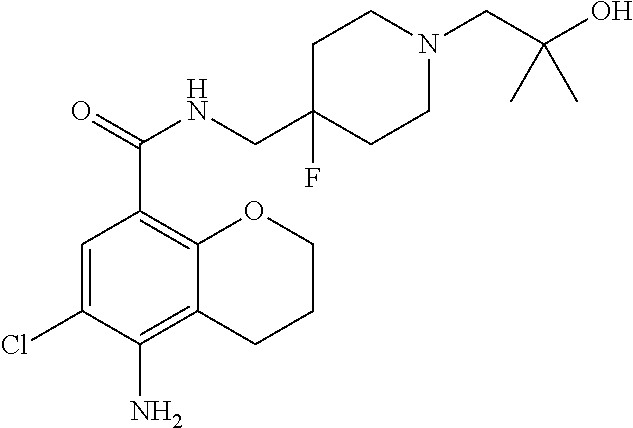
C1=C(Cl)C(N)=C2C(=C1C(=O)NCC1(F)CCN(CC(O)(C)C)CC1)OCCC2
